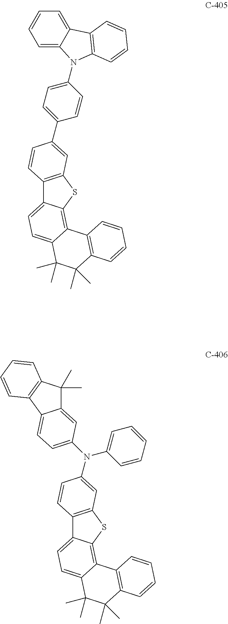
C1=C2C(=CC=C1)C1=C(N2C2=CC=C(C3=CC4=C(C5=CC=C6C(=C5S4)C4=C(C(C)(C)C6(C)C)C=CC=C4)C=C3)C=C2)C=CC=C1.N(C1=CC=CC=C1)(C1=CC2=C(C3=CC=C4C(=C3S2)C2=C(C(C)(C)C4(C)C)C=CC=C2)C=C1)C1=CC=C2C(=C1)C(C)(C)C1=C2C=CC=C1
